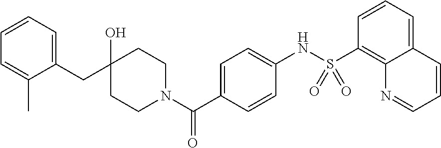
C1=C(CC2(O)CCN(C(C3=CC=C(NS(C4=C5C(=CC=C4)C=CC=N5)(=O)=O)C=C3)=O)CC2)C(C)=CC=C1
